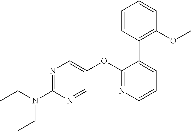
C(N(C1=NC=C(OC2=NC=CC=C2C2=C(OC)C=CC=C2)C=N1)CC)C
